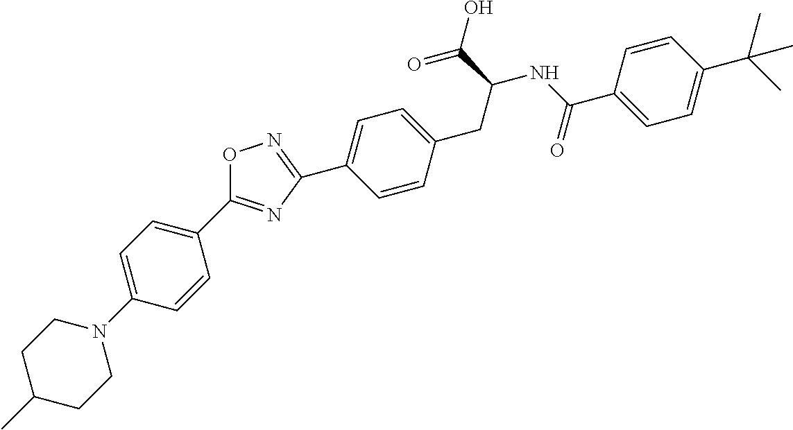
N1(C2=CC=C(C3=NC(C4=CC=C(CC(C(O)=O)NC(=O)C5=CC=C(C(C)(C)C)C=C5)C=C4)=NO3)C=C2)CCC(C)CC1
